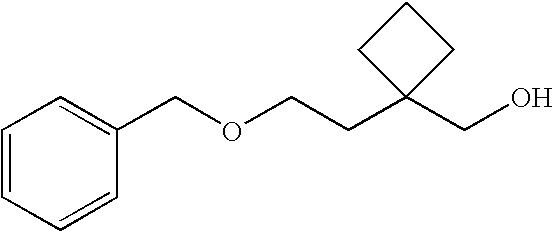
C1=CC=CC(COCCC2(CO)CCC2)=C1
